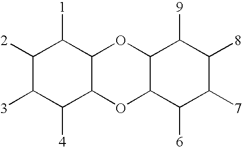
C1([2])C([3])C([4])C2C(C1[1])OC1C(O2)C([6])C([7])C([8])C1[9]
